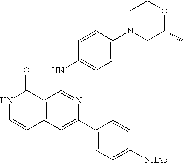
C12=C(C=C(C3=CC=C([NHAc])C=C3)N=C1NC1=CC=C(N3CC(C)OCC3)C(C)=C1)C=CNC2=O
